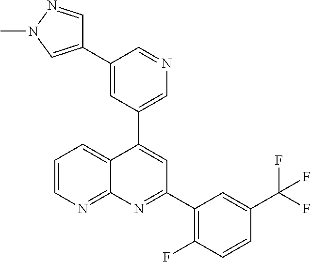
C1=C(C2=CN(C)N=C2)C=NC=C1C1=CC(C2=C(F)C=CC(C(F)(F)F)=C2)=NC2=NC=CC=C12
